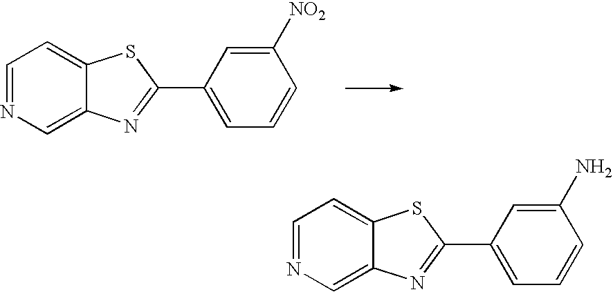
C1=NC=C2C(=C1)SC(C1=CC=CC([NO2])=C1)=N2.C1=NC=C2C(=C1)SC(C1=CC=CC(N)=C1)=N2
